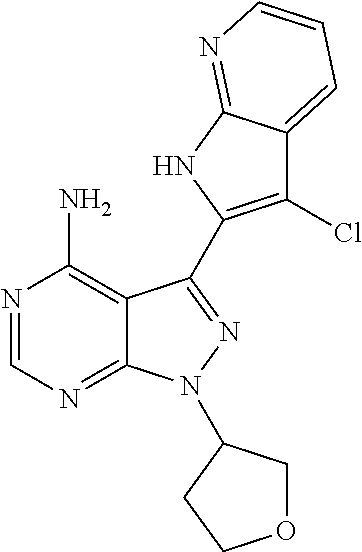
C12=C(N)N=CN=C1N(C1COCC1)N=C2C1=C(Cl)C2=CC=CN=C2N1
